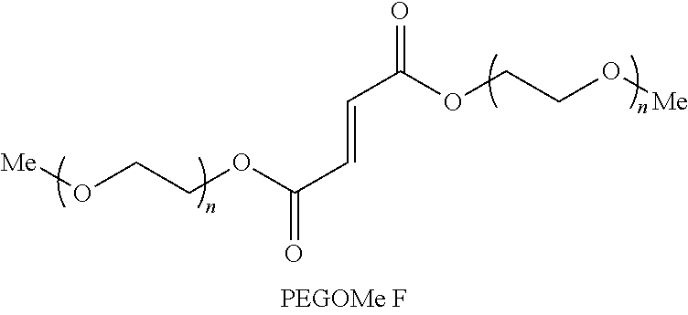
[Me]OCCOC(C=CC(=O)OCCO[Me])=O
